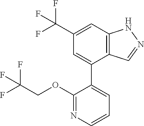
C12=C(C=C(C(F)(F)F)C=C1C1=CC=CN=C1OCC(F)(F)F)NN=C2
